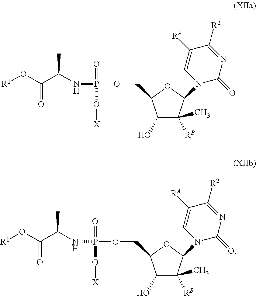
C1(O)C([RB])(C)C(N2C(=O)N=C([R2])C([RA])=C2)OC1COP(NC(C(O[R1])=O)C)(O[X])=O.C1(O)C([RB])(C)C(N2C(=O)N=C([R2])C([RA])=C2)OC1COP(NC(C(O[R1])=O)C)(O[X])=O
